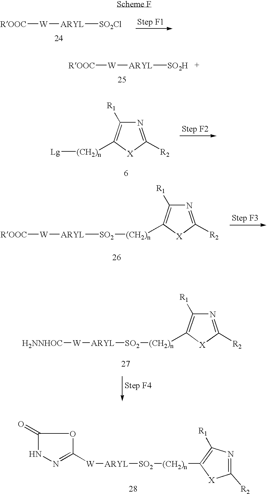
[ROOC][W][ARYL][SO2H].[ROOC][W][ARYL][SO2Cl].[Lg][(CH2)n]C1=C([R1])N=C([R2])[X]1.[ROOC][W][ARYL][SO2][(CH2)n]C1=C([R1])N=C([R2])[X]1.[H2NNHOC][W][ARYL][SO2][(CH2)n]C1=C([R1])N=C([R2])[X]1.[ARYL]([SO2][(CH2)n]C1=C([R1])N=C([R2])[X]1)[W]C1=NNC(=O)O1
